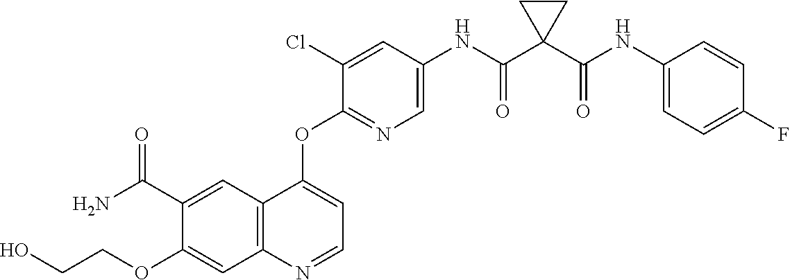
C1(OCCO)=CC2=C(C=C1C(N)=O)C(OC1=NC=C(NC(C3(C(NC4=CC=C(F)C=C4)=O)CC3)=O)C=C1Cl)=CC=N2
